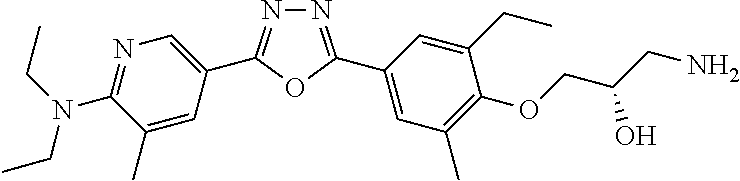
N1=C(N(CC)CC)C(C)=CC(C2=NN=C(C3=CC(C)=C(OCC(CN)O)C(CC)=C3)O2)=C1
